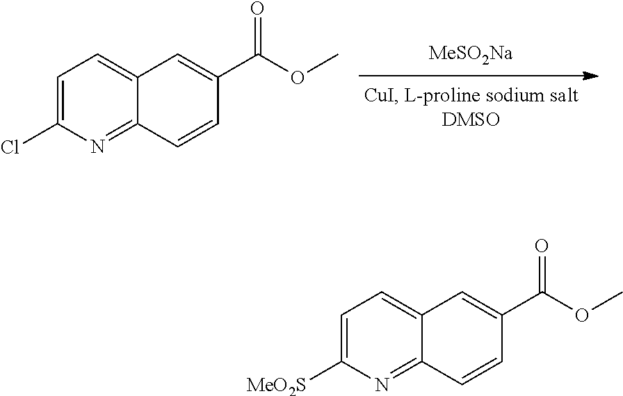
[MeSO2Na].C1=C(Cl)N=C2C(=C1)C=C(C(OC)=O)C=C2.C1=C([MeO2S])N=C2C(=C1)C=C(C(OC)=O)C=C2
